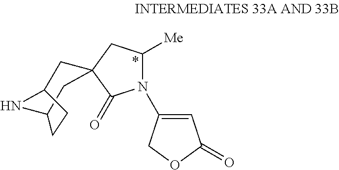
C1=C(N2C([Me])CC3(C2=O)CC2NC(C3)CC2)COC1=O
